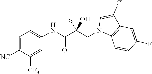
C1=C([NC])C([CF3])=CC(NC(C(CN2C3=C(C(Cl)=C2)C=C(F)C=C3)(O)C)=O)=C1
